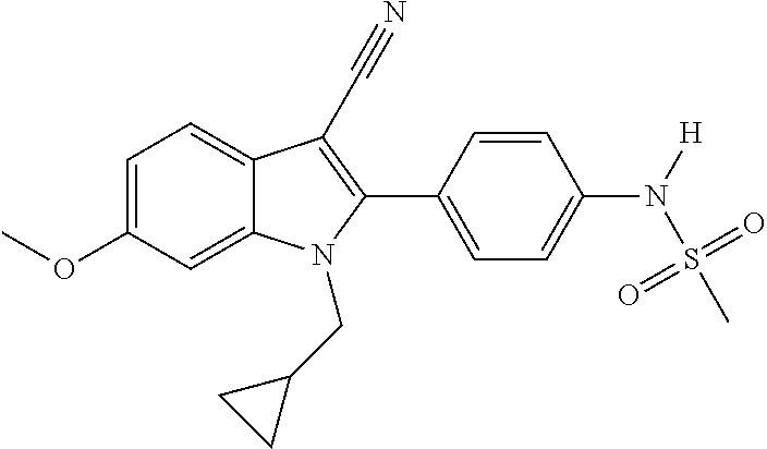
C1=C2C(=CC=C1OC)C(C#N)=C(C1=CC=C(N(S(C)(=O)=O)[H])C=C1)N2CC1CC1
